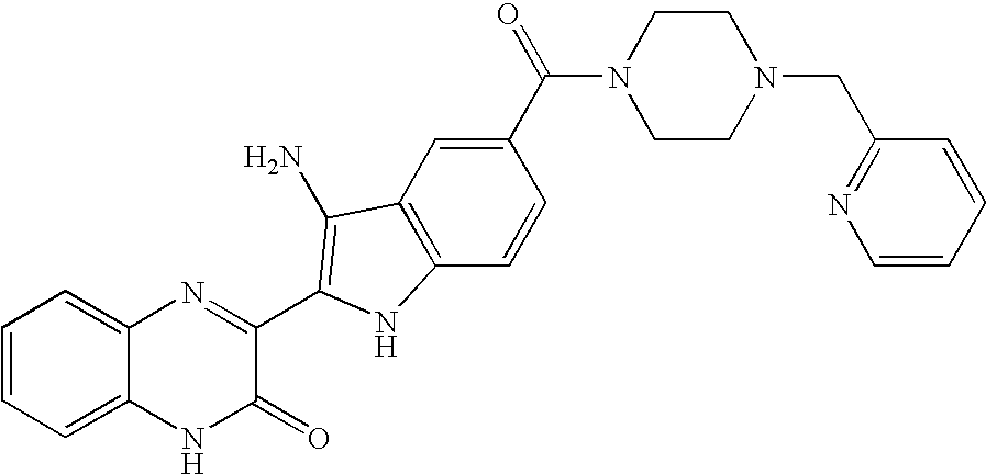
C1=C2C(=CC=C1)N=C(C1=C(N)C3=C(C=CC(C(=O)N4CCN(CC5=NC=CC=C5)CC4)=C3)N1)C(=O)N2
